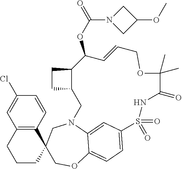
C1=CC(Cl)=CC2=C1C1(CCC2)COC2=CC=C3C=C2N(C1)CC1CCC1C(OC(N1CC(OC)C1)=O)C=CCOC(C)(C)C(=O)NS3(=O)=O
